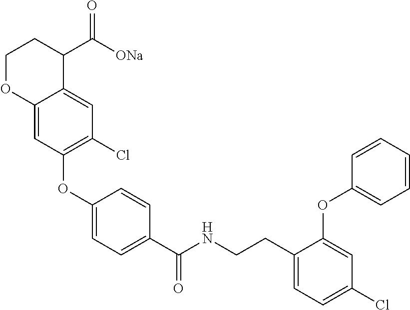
C12=CC(OC3=CC=C(C(NCCC4=CC=C(Cl)C=C4OC4=CC=CC=C4)=O)C=C3)=C(Cl)C=C1C(C([ONa])=O)CCO2
